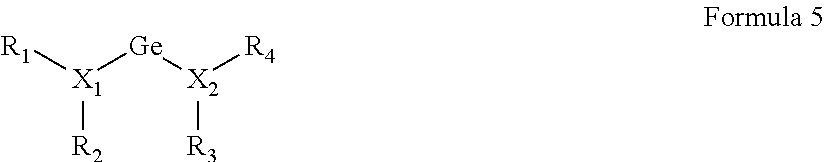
[R1][X1]([Ge][X2]([R4])[R3])[R2]
